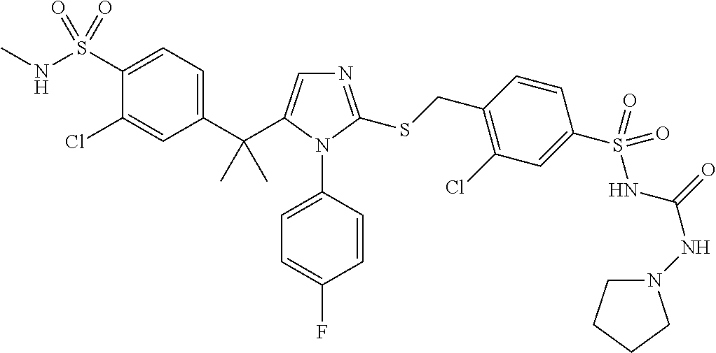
C1(C(C)(C)C2=CN=C(SCC3=C(Cl)C=C(S(NC(NN4CCCC4)=O)(=O)=O)C=C3)N2C2=CC=C(F)C=C2)=CC=C(S(NC)(=O)=O)C(Cl)=C1
